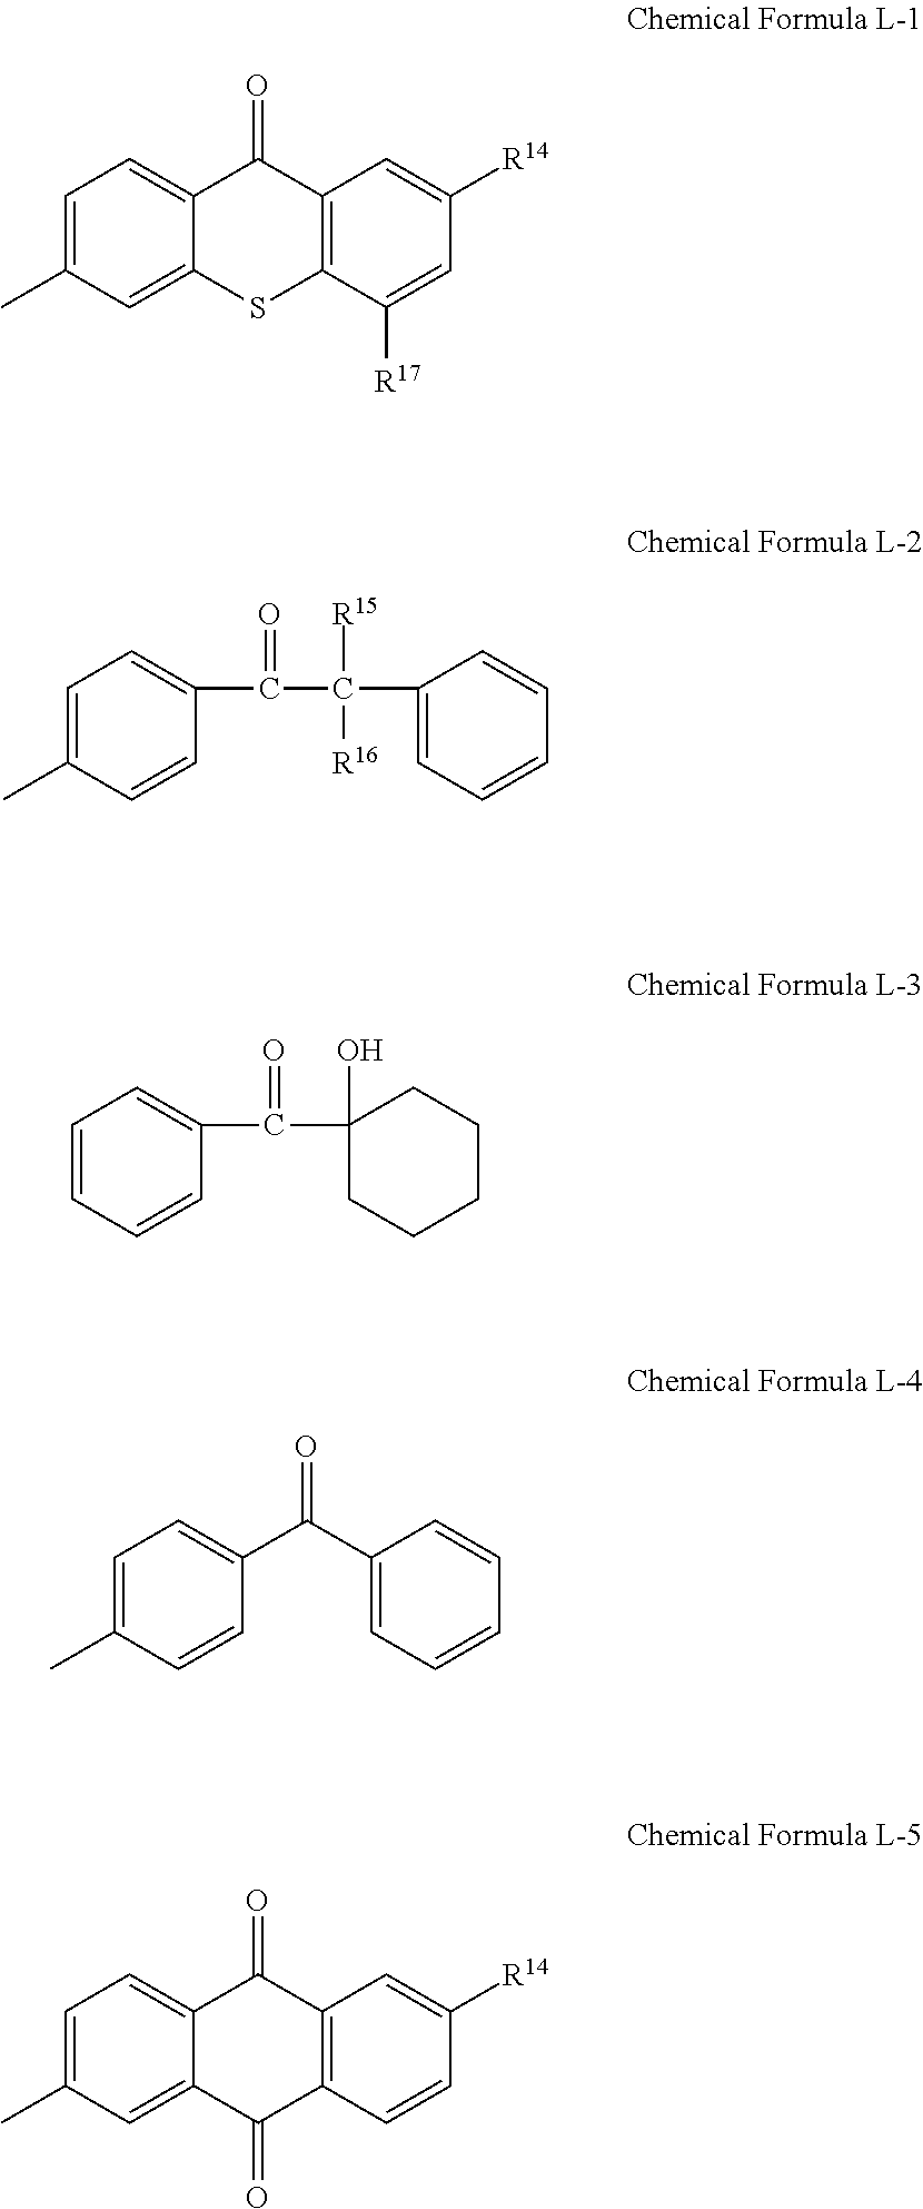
C1=C(C)C=C2C(=C1)C(=O)C1=C(S2)C([R17])=CC([R14])=C1.C1=C(C)C=CC(C(C(C2=CC=CC=C2)([R15])[R16])=O)=C1.C1=CC=CC(C(=O)C2(O)CCCCC2)=C1.C1=C(C)C=CC(C(C2=CC=CC=C2)=O)=C1.C1=C(C)C=C2C(=C1)C(=O)C1=C(C=CC([R14])=C1)C2=O
